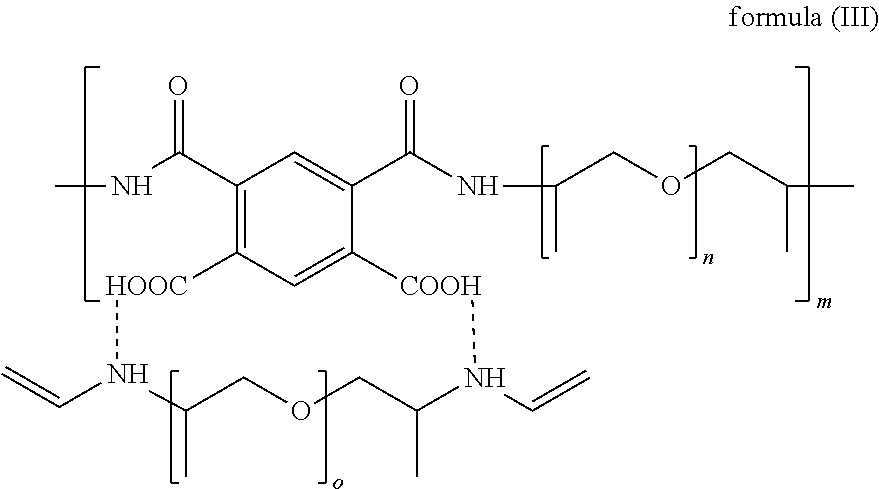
C1(C(NC)=O)=C2C=C(C(C(=O)NC(C)COCC(C)C)=C1)[COOH]N(C=C)C(C)COCC(C)N(C=C)[HOOC]2
